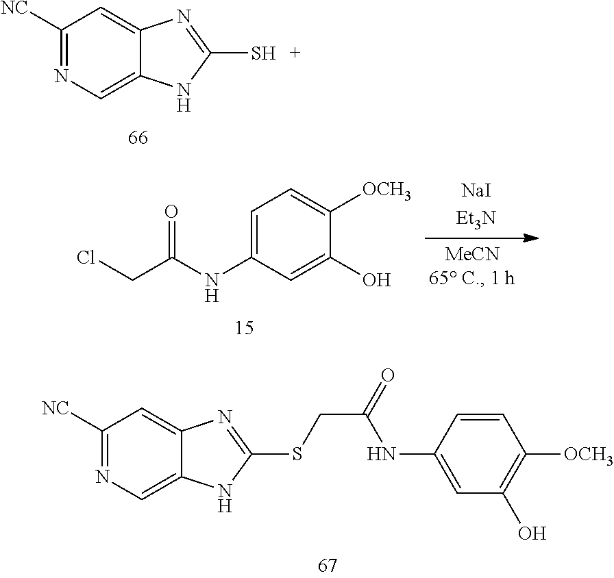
C1([NC])=NC=C2C(=C1)N=C(S)N2.C1=C(NC(CCl)=O)C=C(O)C([OCH3])=C1.C1([NC])=NC=C2C(=C1)N=C(SCC(=O)NC1=CC(O)=C([OCH3])C=C1)N2
